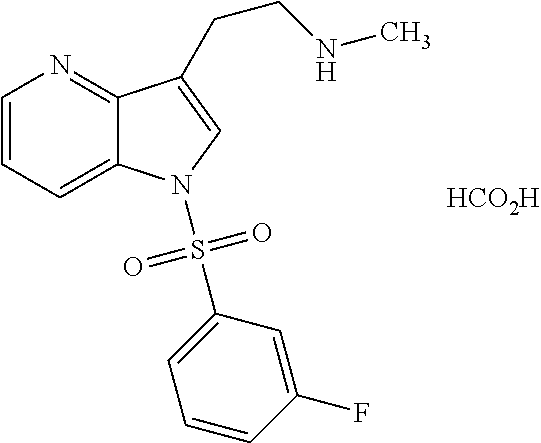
[HCO2H].C1=CC=C2C(=N1)C(CCNC)=CN2S(C1=CC=CC(F)=C1)(=O)=O
